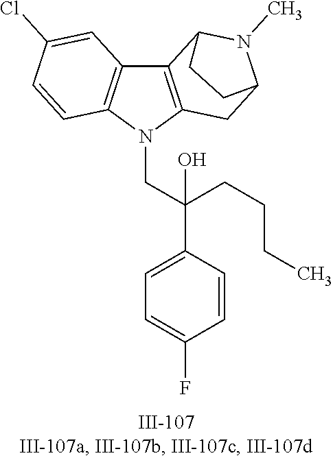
N1(CC(C2=CC=C(F)C=C2)(CCCC)O)C2=C(C3=C1C=CC(Cl)=C3)C1N(C)C(C2)CC1
